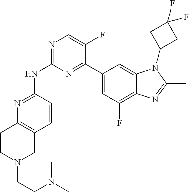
N1=C(NC2=NC=C(F)C(C3=CC(F)=C4C(=C3)N(C3CC(F)(F)C3)C(C)=N4)=N2)C=CC2=C1CCN(CCN(C)C)C2
